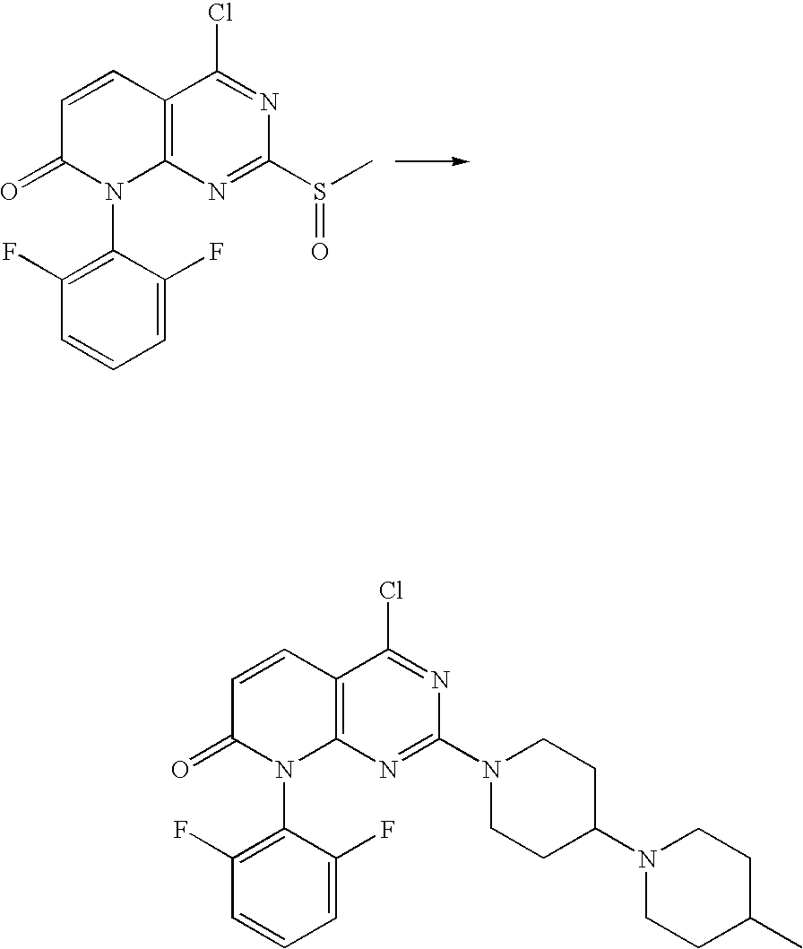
C12=C(N=C(S(C)=O)N=C1Cl)N(C1=C(F)C=CC=C1F)C(=O)C=C2.C12=C(N=C(N3CCC(N4CCC(C)CC4)CC3)N=C1Cl)N(C1=C(F)C=CC=C1F)C(=O)C=C2
